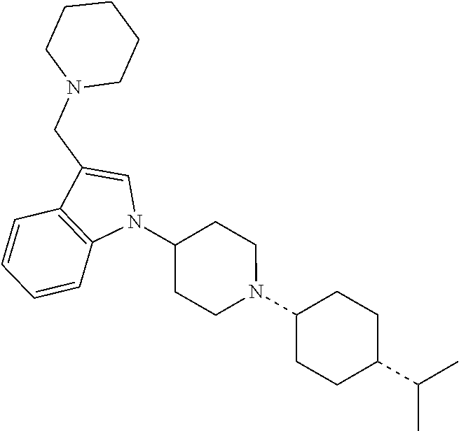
C1=CC2=C(C=C1)N(C1CCN(C3CCC(C(C)C)CC3)CC1)C=C2CN1CCCCC1
